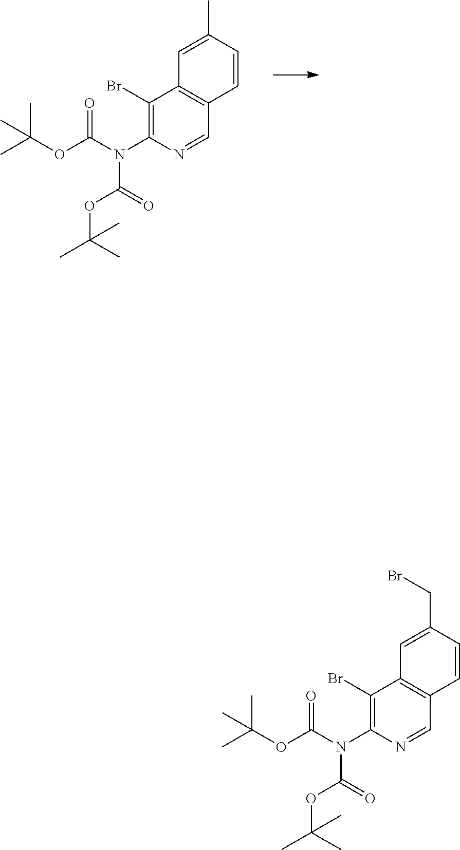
C1=C(C)C=CC2=C1C(Br)=C(N(C(OC(C)(C)C)=O)C(OC(C)(C)C)=O)N=C2.C1=C(CBr)C=CC2=C1C(Br)=C(N(C(OC(C)(C)C)=O)C(OC(C)(C)C)=O)N=C2
